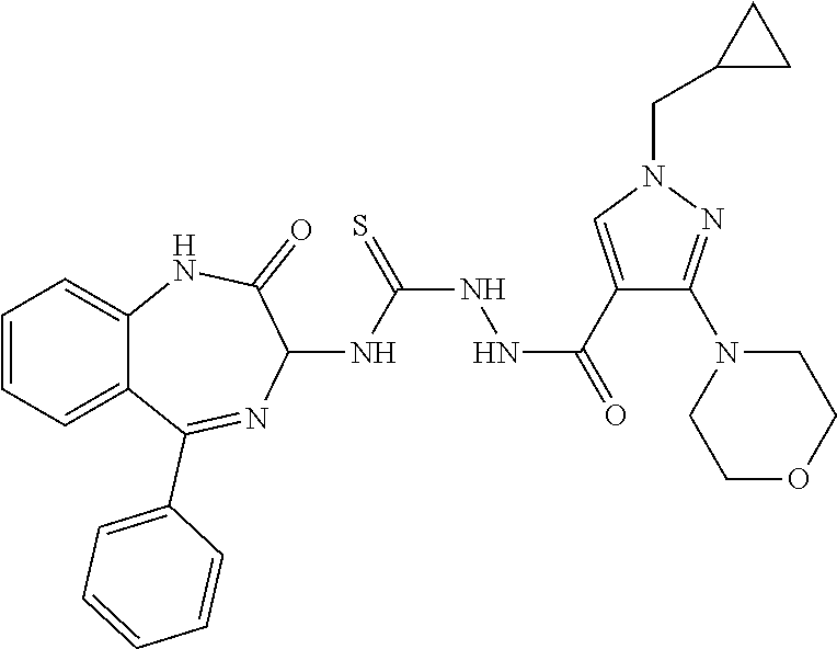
C1=CC=C2C(=C1)NC(=O)C(NC(NNC(=O)C1=CN(CC3CC3)N=C1N1CCOCC1)=S)N=C2C1=CC=CC=C1
